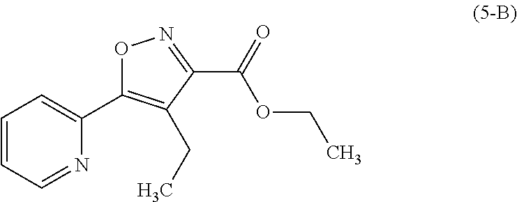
N1=CC=CC=C1C1=C(CC)C(C(=O)OCC)=NO1
